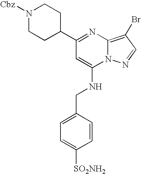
C1(C2CCN([Cbz])CC2)=NC2=C(Br)C=NN2C(NCC2=CC=C([SO2NH2])C=C2)=C1
